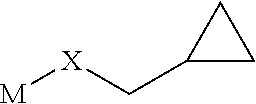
[M][X]CC1CC1
